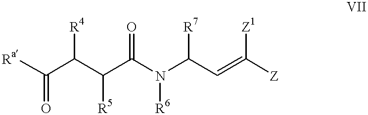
C(N(C(C=C([Z])[Z1])[R7])[R6])(=O)C([R5])C(C([Ra])=O)[R4]
